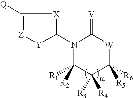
[Z]1=C([Q])[X]=C(N2C([R1])([R2])C([R3])([R4])C([R5])([R6])[W]C2=[V])[Y]1
